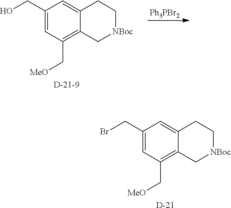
C1(CBr)=CC(C[MeO])=C2C(=C1)CC[NBoc]C2.[D].[Ph3PBr2].C1(CO)=CC(C[MeO])=C2C(=C1)CC[NBoc]C2
